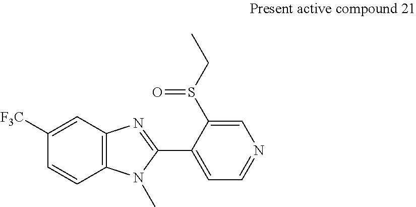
C12=C(C=C([F3C])C=C1)N=C(C1=CC=NC=C1S(CC)=O)N2C
